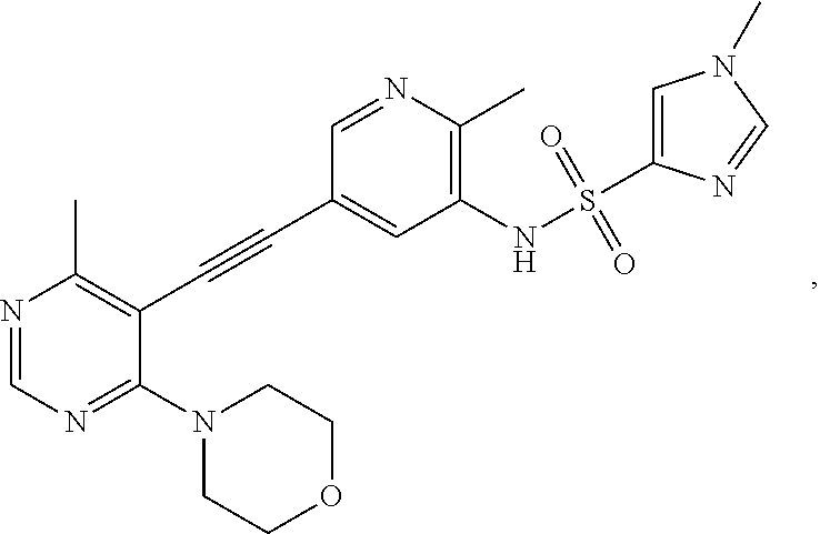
N1=CN=C(N2CCOCC2)C(C#CC2=CC(NS(=O)(=O)C3=CN(C)C=N3)=C(C)N=C2)=C1C
